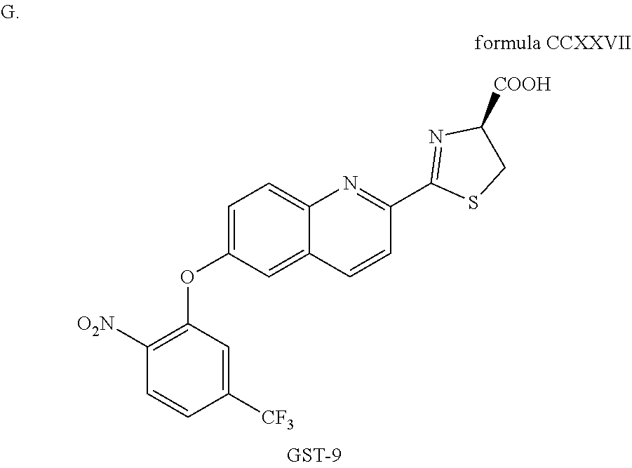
C1([CF3])=CC(OC2=CC=C3C(=C2)C=CC(C2=NC([COOH])CS2)=N3)=C([O2N])C=C1
